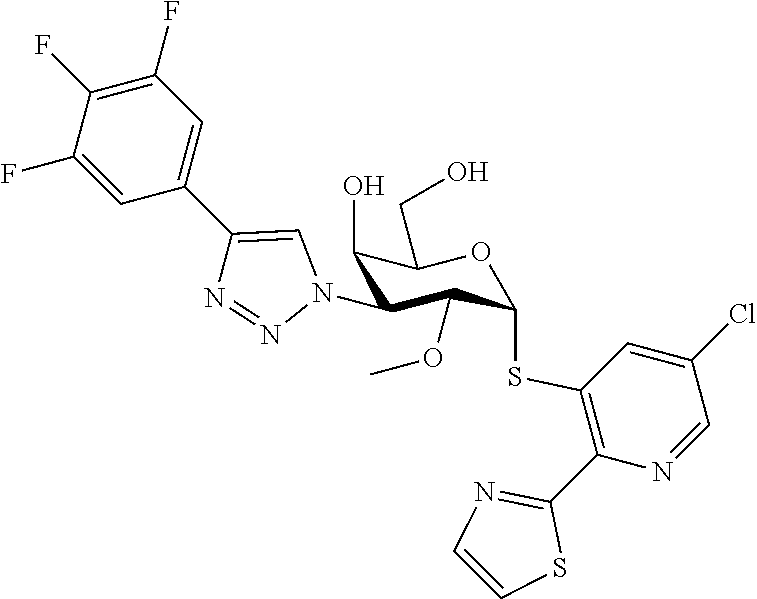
C1(F)=CC(C2=CN(C3C(O)C(CO)OC(SC4=C(C5=NC=CS5)N=CC(Cl)=C4)C3OC)N=N2)=CC(F)=C1F
